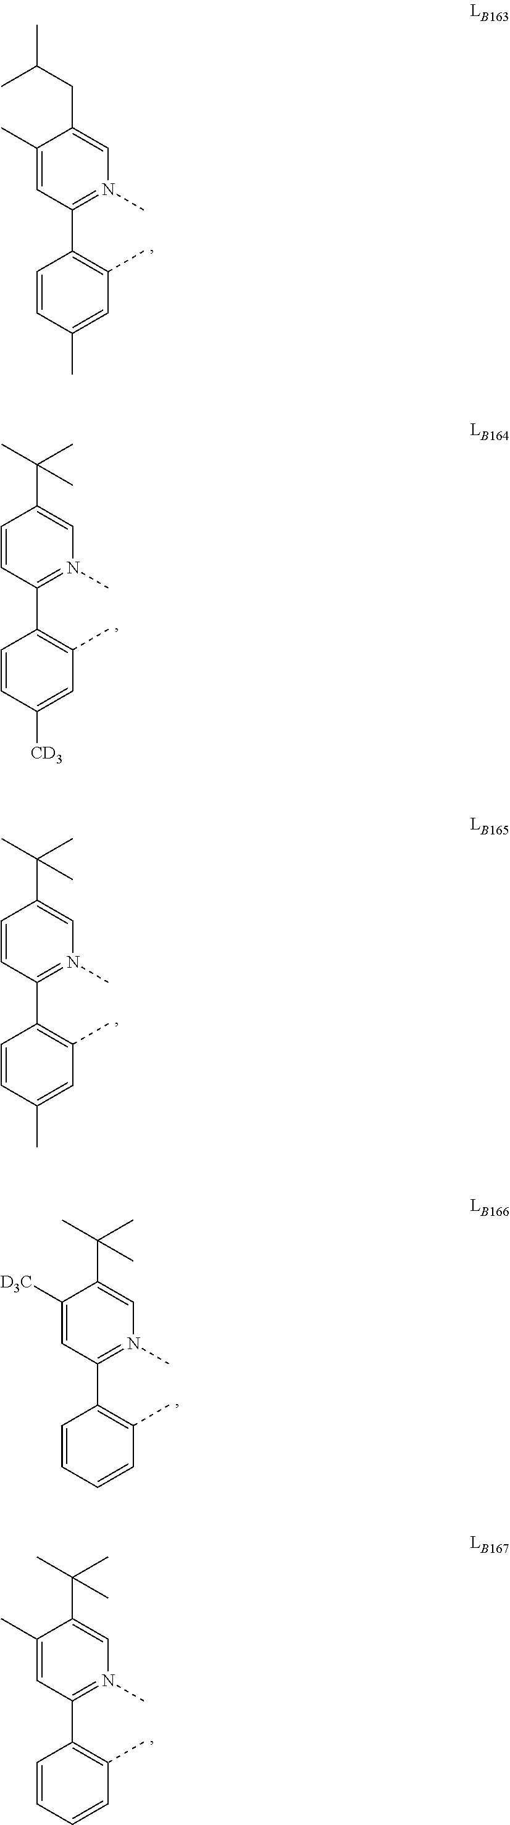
C1(C)=CC(C2=C(C)C=C(C)C=C2)=N(C)C=C1CC(C)C.C1=CC(C2=C(C)C=C([CD3])C=C2)=N(C)C=C1C(C)(C)C.C1=CC(C2=C(C)C=C(C)C=C2)=N(C)C=C1C(C)(C)C.C1([D3C])=CC(C2=C(C)C=CC=C2)=N(C)C=C1C(C)(C)C.C1(C)=CC(C2=C(C)C=CC=C2)=N(C)C=C1C(C)(C)C
